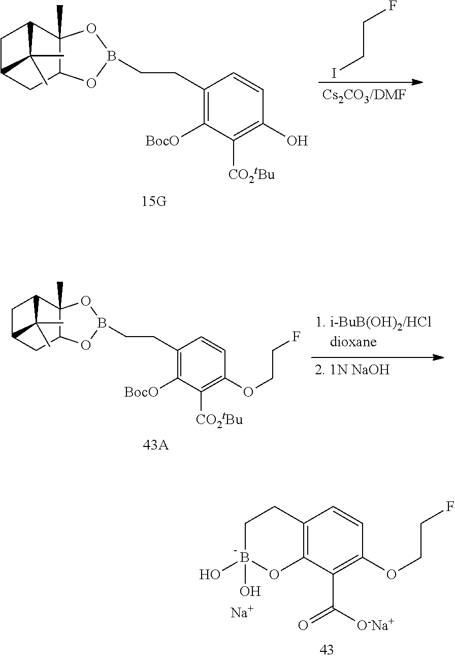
C1B(O)(O)OC2=C(C1)C=CC(OCCF)=C2C(=O)[O-Na+].[Na].C1C2CC3C(C)(C1C2(C)C)OB(CCC1=C([BocO])C([CO2tBu])=C(O)C=C1)O3.ICCF.C1C2CC3C(C)(C1C2(C)C)OB(CCC1=C([BocO])C([CO2tBu])=C(OCCF)C=C1)O3
